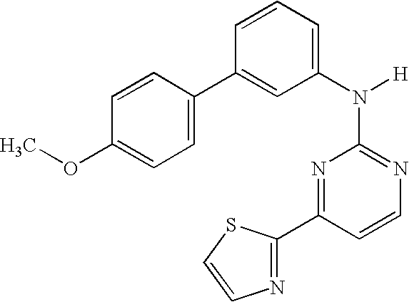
N1=C(N([H])C2=CC=CC(C3=CC=C(OC)C=C3)=C2)N=C(C2=NC=CS2)C=C1
